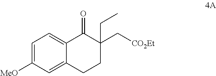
C1=C([MeO])C=C2C(=C1)C(=O)C(C[CO2Et])(CC)CC2
